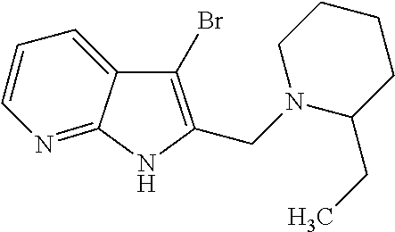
C1(Br)=C(CN2C(CC)CCCC2)NC2=NC=CC=C12
